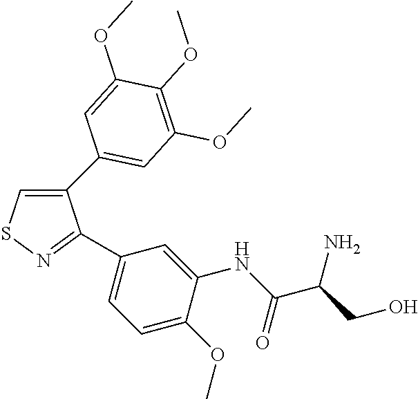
C1(C2=CC(OC)=C(OC)C(OC)=C2)=CSN=C1C1=CC=C(OC)C(NC(=O)C(N)CO)=C1
